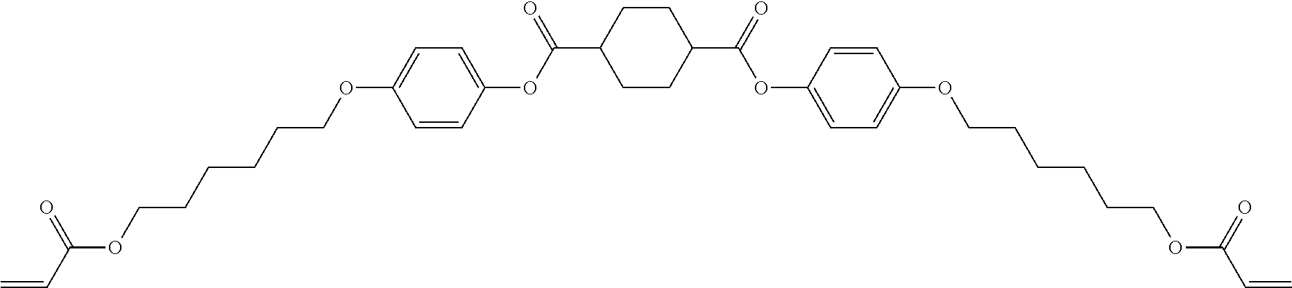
C1CC(C(=O)OC2=CC=C(OCCCCCCOC(C=C)=O)C=C2)CCC1C(OC1=CC=C(OCCCCCCOC(C=C)=O)C=C1)=O
